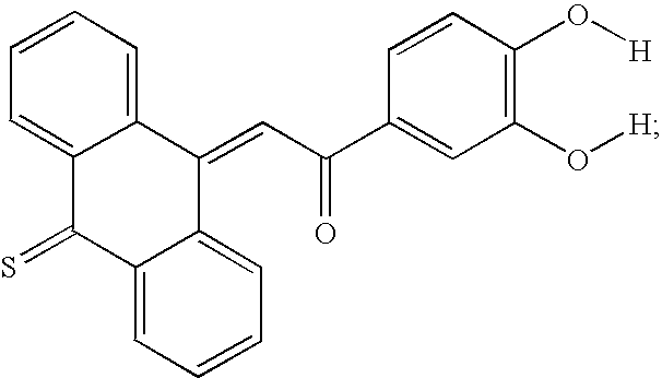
C1=CC=C2C(=C1)C(=CC(C1=CC(O[H])=C(O[H])C=C1)=O)C1=CC=CC=C1C2=S
